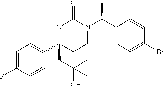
C1(C2=CC=C(F)C=C2)(CC(O)(C)C)CCN(C(C2=CC=C(Br)C=C2)C)C(=O)O1
